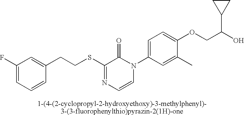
S(C1=NC=CN(C2=CC=C(OCC(O)C3CC3)C(C)=C2)C1=O)CCC1=CC(F)=CC=C1
